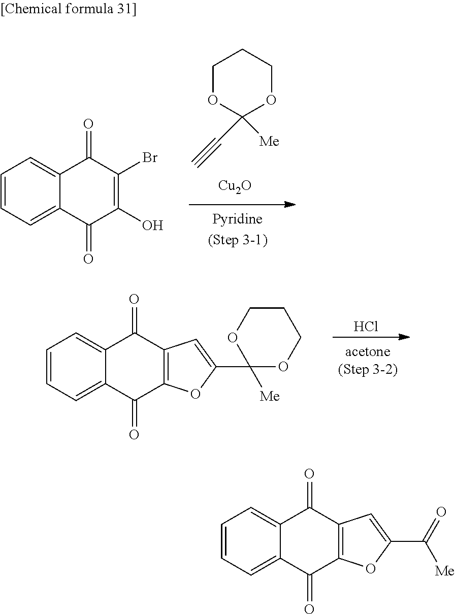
C1(=O)C(O)=C(Br)C(=O)C2=CC=CC=C12.[Cu2O].C(#C)C1([Me])OCCCO1.Cl.C1(=O)C2=C(C(=O)C3=CC=CC=C13)C=C(C1([Me])OCCCO1)O2.C1(=O)C2=C(C(=O)C3=CC=CC=C13)C=C(C(=O)[Me])O2
